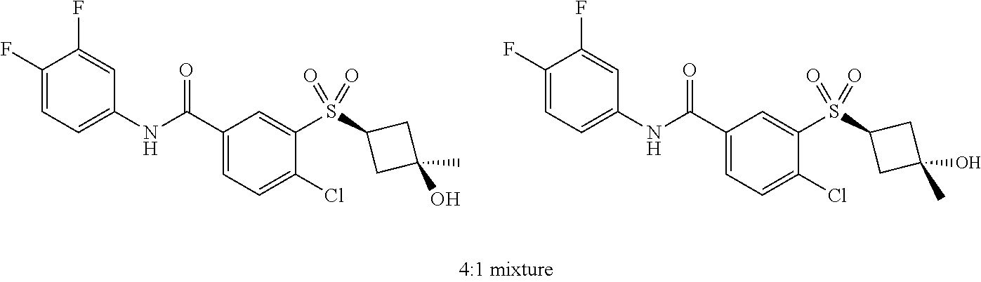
C1(F)=CC=C(NC(C2=CC=C(Cl)C(S(C3CC(O)(C)C3)(=O)=O)=C2)=O)C=C1F.C1(F)=CC=C(NC(C2=CC=C(Cl)C(S(C3CC(C)(O)C3)(=O)=O)=C2)=O)C=C1F
